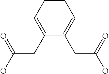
C1=CC=C(CC(O)=O)C(CC(=O)O)=C1
